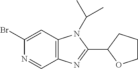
C12=C(C=C(Br)N=C1)N(C(C)C)C(C1OCCC1)=N2
